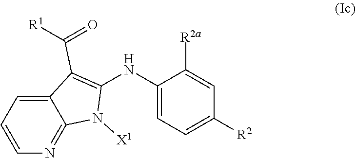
C1=C2C(C([R1])=O)=C(NC3=CC=C([R2])C=C3[R2a])N([X1])C2=NC=C1
